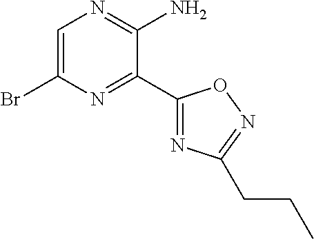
C1(Br)=CN=C(N)C(C2=NC(CCC)=NO2)=N1
